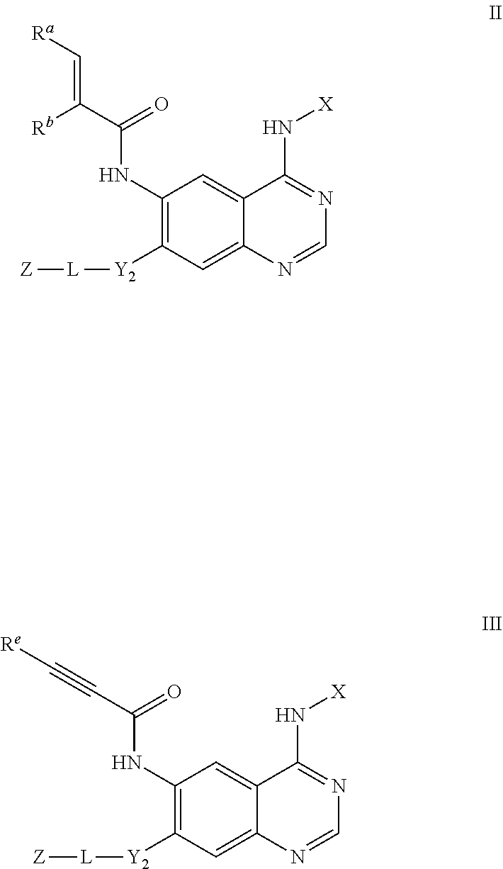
C1(NC(C([Rb])=C[Ra])=O)=C([Y2][L][Z])C=C2C(=C1)C(N[X])=NC=N2.C1(NC(C#C[Re])=O)=C([Y2][L][Z])C=C2C(=C1)C(N[X])=NC=N2
